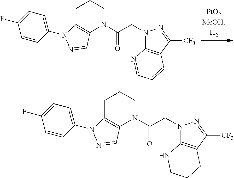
C1C2=C(N(C(CN3C4=C(C([CF3])=N3)C=CC=N4)=O)CC1)C=NN2C1=CC=C(F)C=C1.C1C2=C(N(C(CN3C4=C(C([CF3])=N3)CCCN4)=O)CC1)C=NN2C1=CC=C(F)C=C1
